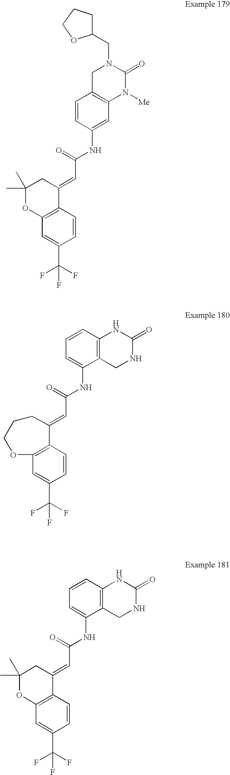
C1=CC2=C(C(NC(=O)C=C3C4=C(C=C(C(F)(F)F)C=C4)OCCC3)=C1)CNC(=O)N2.C1=CC2=C(C(NC(=O)C=C3C4=C(C=C(C(F)(F)F)C=C4)OC(C)(C)C3)=C1)CNC(=O)N2.C1=CC(NC(=O)C=C2C3=C(C=C(C(F)(F)F)C=C3)OC(C)(C)C2)=CC2=C1CN(CC1CCCO1)C(=O)N2[Me]
